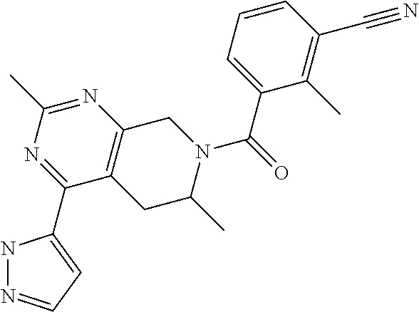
N1N=CC=C1C1=NC(C)=NC2=C1CC(C)N(C(=O)C1=CC=CC(C#N)=C1C)C2
